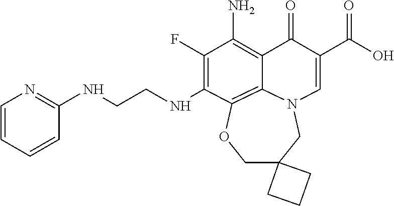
N(CCNC1=C(F)C(N)=C2C(=O)C(C(=O)O)=CN3CC4(COC1=C23)CCC4)C1=NC=CC=C1
